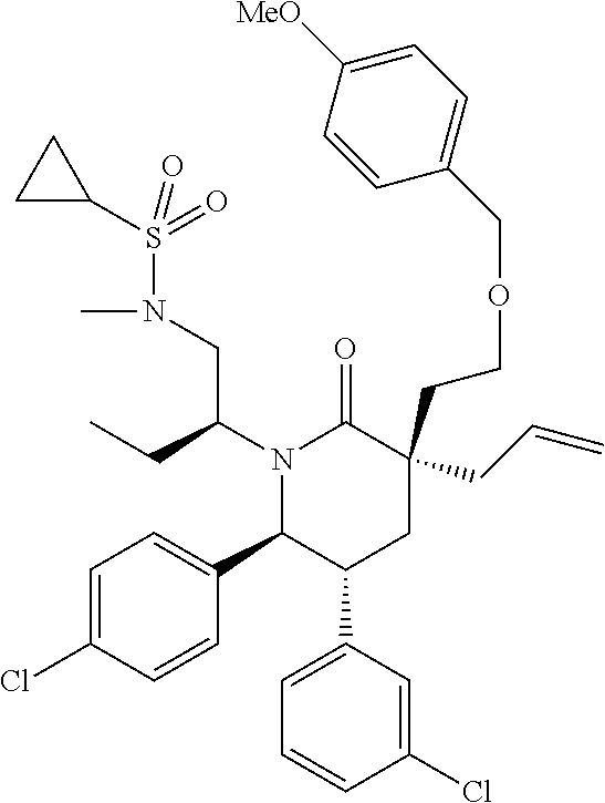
N1(C(CC)CN(C)S(=O)(=O)C2CC2)C(C2=CC=C(Cl)C=C2)C(C2=CC=CC(Cl)=C2)CC(CCOCC2=CC=C([MeO])C=C2)(CC=C)C1=O
